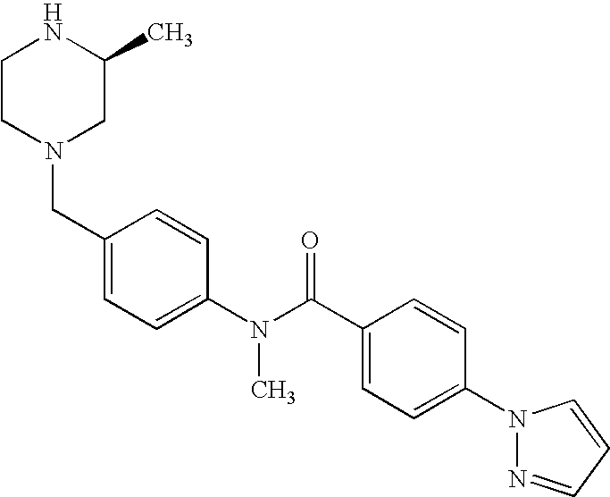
C1CN(CC2=CC=C(N(C(C3=CC=C(N4N=CC=C4)C=C3)=O)C)C=C2)CC(C)N1
